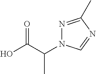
OC(C(N1N=C(C)N=C1)C)=O
